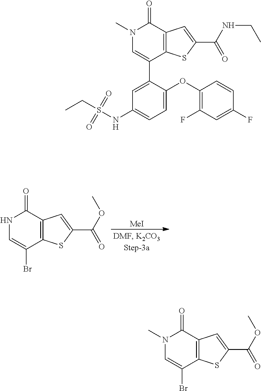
[MeI].N1C=C(Br)C2=C(C1=O)C=C(C(OC)=O)S2.N1(C)C=C(Br)C2=C(C1=O)C=C(C(OC)=O)S2.N(C1=CC=C(OC2=C(F)C=C(F)C=C2)C(C2=CN(C)C(=O)C3=C2SC(C(=O)NCC)=C3)=C1)S(CC)(=O)=O
